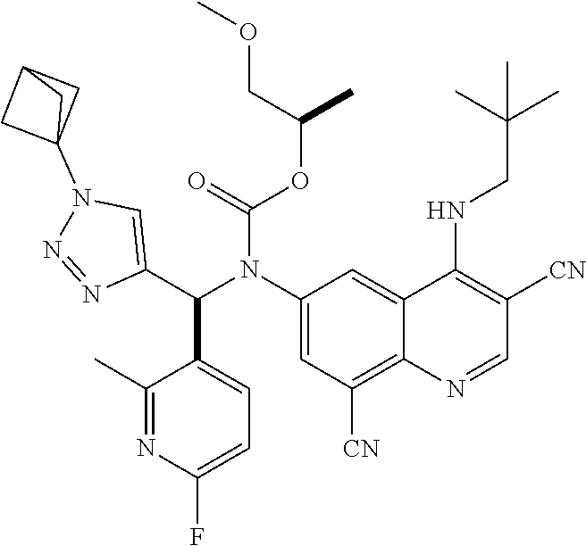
O(C(C)COC)C(=O)N(C1=CC([CN])=C2C(=C1)C(NCC(C)(C)C)=C([CN])C=N2)C(C1=CN(C23CC(C2)C3)N=N1)C1=CC=C(F)N=C1C
